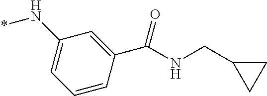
C1(N*)=CC=CC(C(=O)NCC2CC2)=C1
